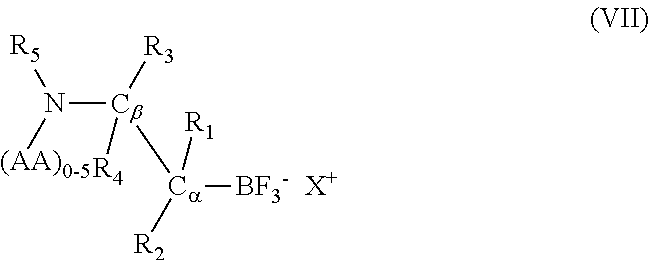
[Ca]([Cb](N([(AA)0-5])[R5])([R3])[R4])([BF3-])([R1])[R2].[X+]
